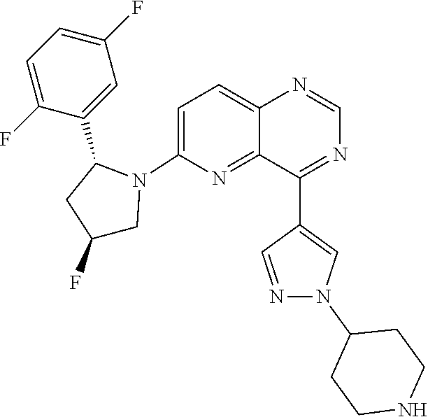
C1=C(F)C(C2CC(F)CN2C2=CC=C3C(=N2)C(C2=CN(C4CCNCC4)N=C2)=NC=N3)=CC(F)=C1
